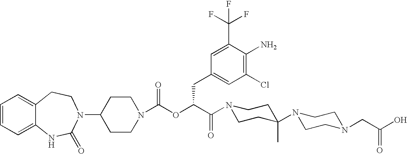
C1(N2C(=O)NC3=CC=CC=C3CC2)CCN(C(OC(C(N2CCC(N3CCN(CC(O)=O)CC3)(C)CC2)=O)CC2=CC(Cl)=C(N)C(C(F)(F)F)=C2)=O)CC1
